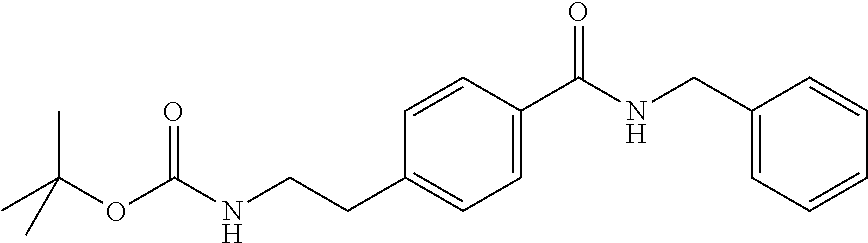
CC(OC(NCCC1=CC=C(C(NCC2=CC=CC=C2)=O)C=C1)=O)(C)C
